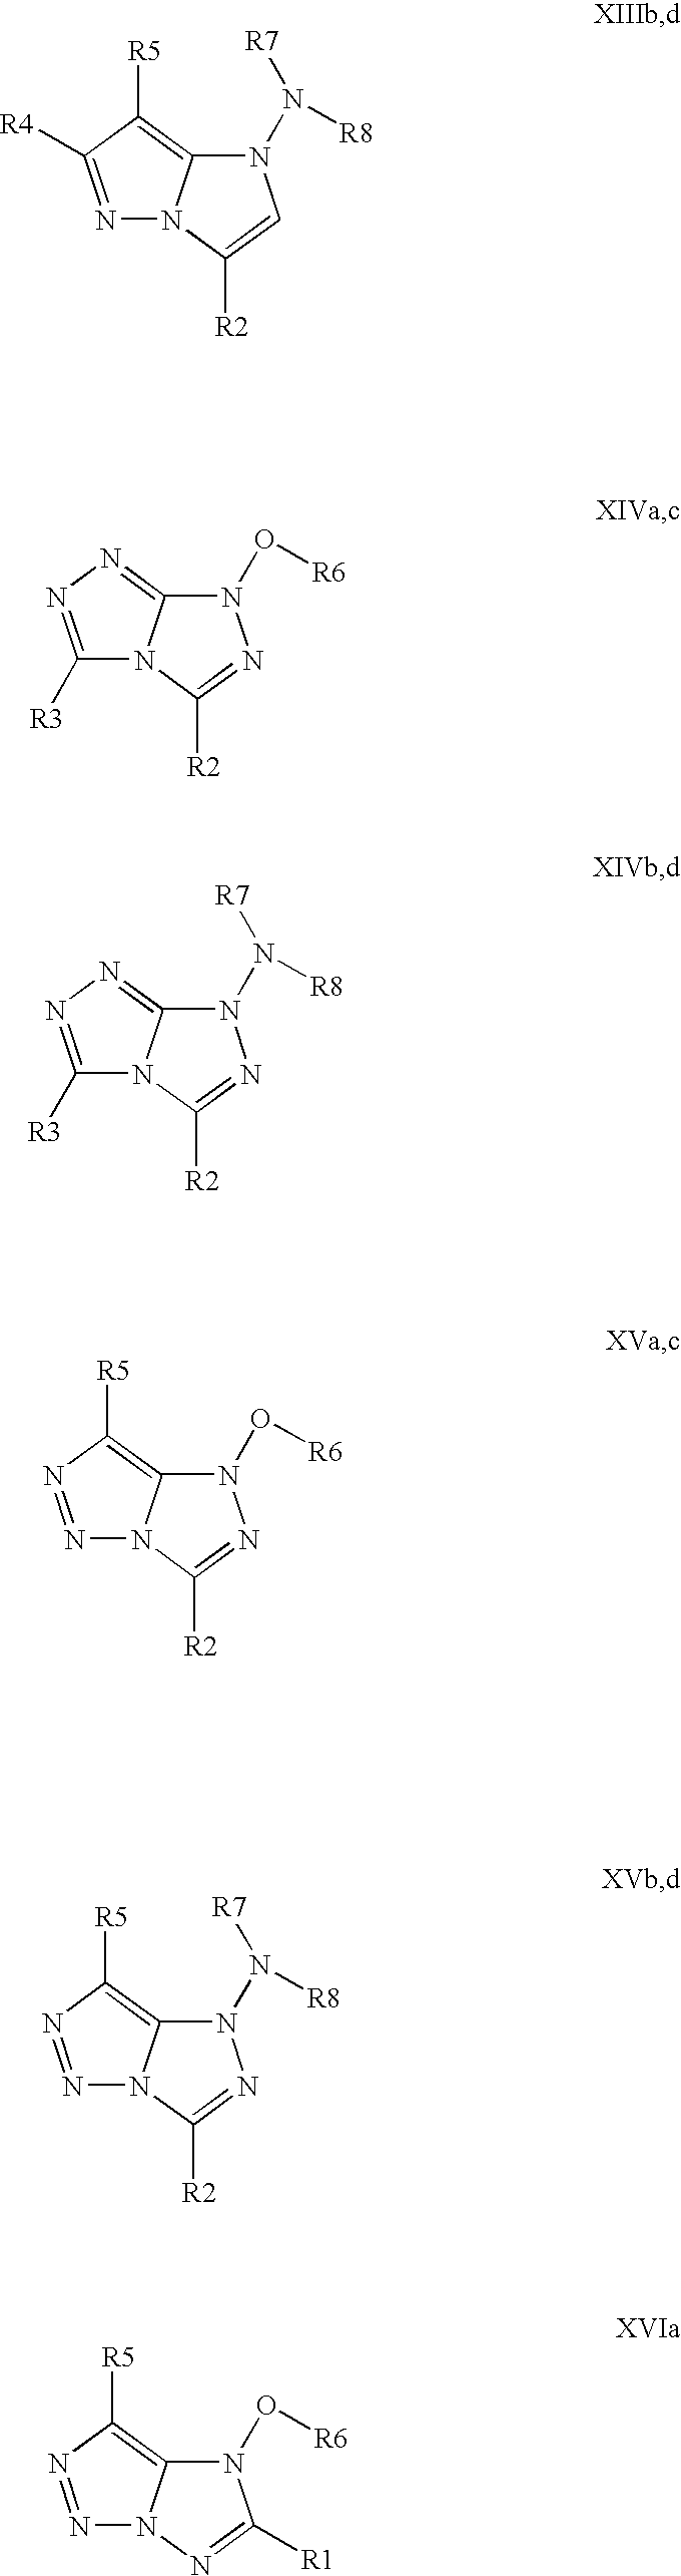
N1(O[R6])C2=NN=C([R3])N2C([R2])=N1.N1(N([R8])[R7])C2=C([R5])C([R4])=NN2C([R2])=C1.N1(N([R8])[R7])C2=NN=C([R3])N2C([R2])=N1.N1(O[R6])C2=C([R5])N=NN2C([R2])=N1.N1(N([R8])[R7])C2=C([R5])N=NN2C([R2])=N1.N1(O[R6])C2=C([R5])N=NN2N=C1[R1]
